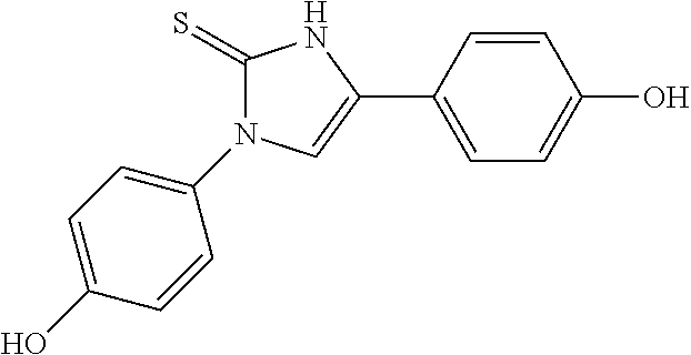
C1(=S)N(C2=CC=C(O)C=C2)C=C(C2=CC=C(O)C=C2)N1
